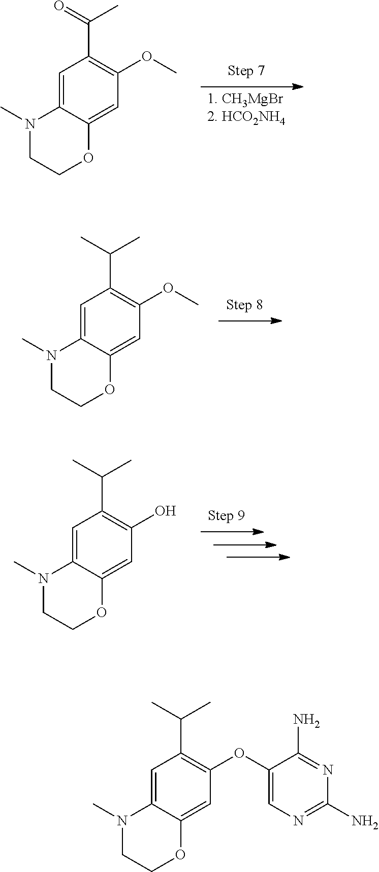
[1. CH3MgBr2. HCO2NH4].C1=C2C(=CC(OC)=C1C(C)=O)OCCN2C.C1=C2C(=CC(OC)=C1C(C)C)OCCN2C.C1=C2C(=CC(O)=C1C(C)C)OCCN2C.C1(OC2=C(C(C)C)C=C3C(=C2)OCCN3C)=CN=C(N)N=C1N
